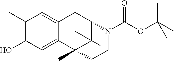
C1(C)=C(O)C=C2C(=C1)CC1C(C)(C)C2(C)CCN1C(OC(C)(C)C)=O
